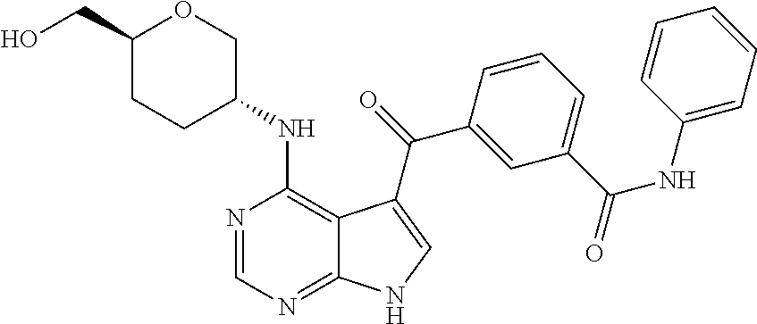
C1=C(C(NC2=CC=CC=C2)=O)C=C(C(=O)C2=CNC3=NC=NC(NC4COC(CO)CC4)=C32)C=C1
